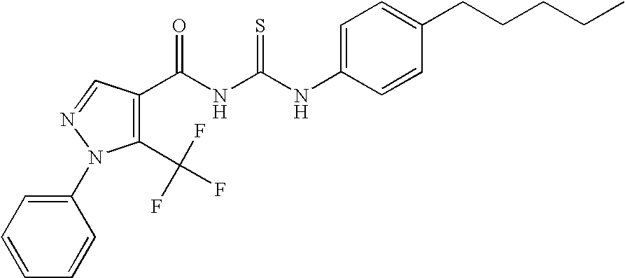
C(NC(NC1=CC=C(CCCCC)C=C1)=S)(=O)C1=C(C(F)(F)F)N(C2=CC=CC=C2)N=C1
